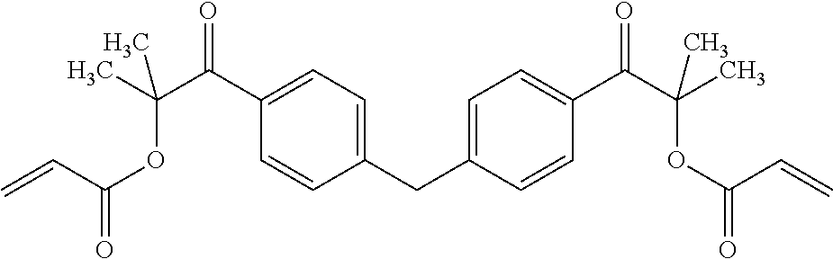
C1=C(CC2=CC=C(C(C(C)(OC(=O)C=C)C)=O)C=C2)C=CC(C(C(C)(OC(=O)C=C)C)=O)=C1
